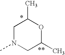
C1N(C)CC(C)OC1C
